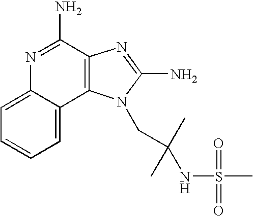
C1=C2C(=CC=C1)N=C(N)C1=C2N(CC(C)(NS(C)(=O)=O)C)C(N)=N1
